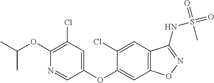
C1(OC2=CC3=C(C=C2Cl)C(NS(=O)(=O)C)=NO3)=CC(Cl)=C(OC(C)C)N=C1
